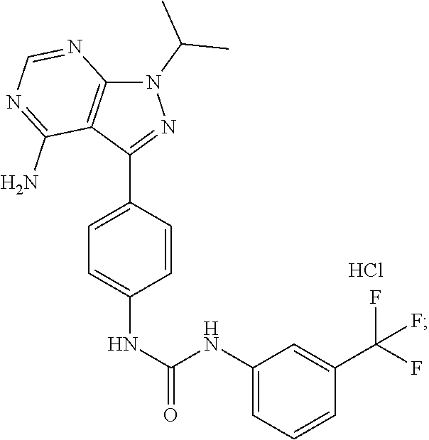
C1=CC(C2=NN(C(C)C)C3=C2C(N)=NC=N3)=CC=C1NC(NC1=CC=CC(C(F)(F)F)=C1)=O.Cl
